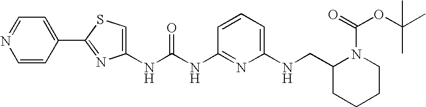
N(C(NC1=NC(NCC2CCCCN2C(OC(C)(C)C)=O)=CC=C1)=O)C1=CSC(C2=CC=NC=C2)=N1
